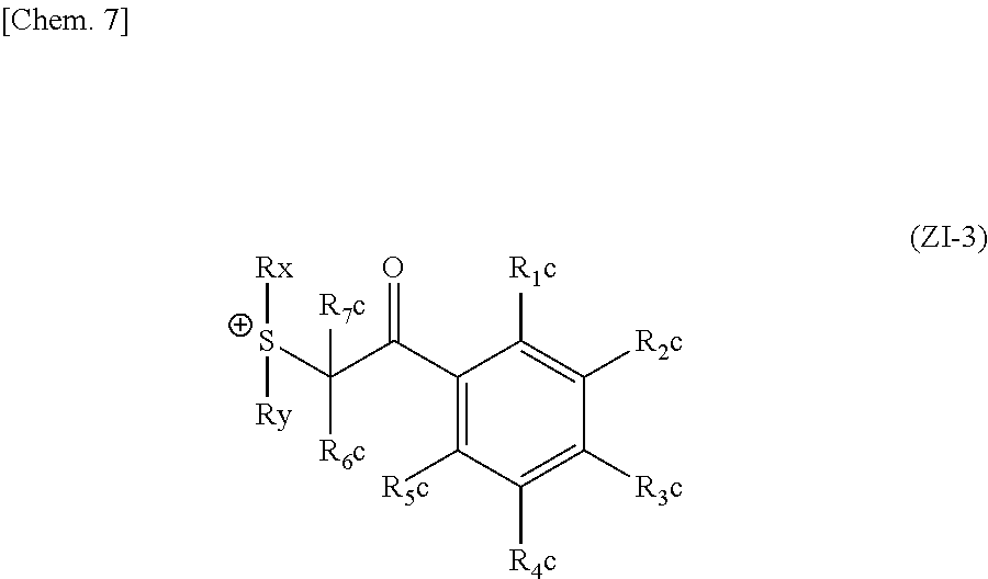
C1(C(C([S+]([Rx])[Ry])([R6c])[R7c])=O)=C([R5c])C([R4c])=C([R3c])C([R2c])=C1[R1c]
